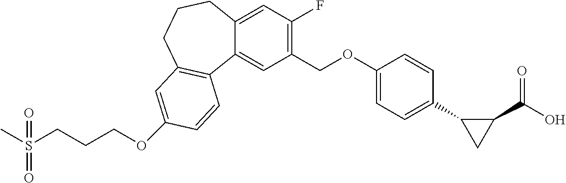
O(C1=CC2=C(C3=CC(COC4=CC=C(C5CC5C(=O)O)C=C4)=C(F)C=C3CCC2)C=C1)CCCS(C)(=O)=O
